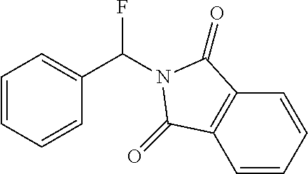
C1=CC=CC(C(N2C(=O)C3=C(C=CC=C3)C2=O)F)=C1
